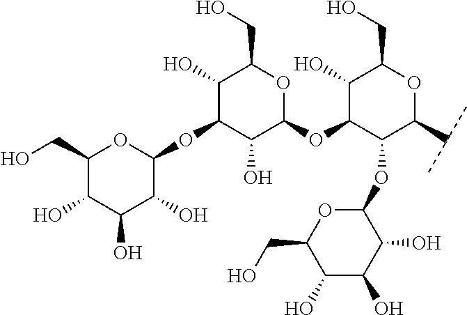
C1(O)C(OC2C(O)C(O)C(O)C(CO)O2)C(O)C(OC2C(O)C(CO)OC(C(C)C)C2OC2OC(CO)C(O)C(O)C2O)OC1CO
